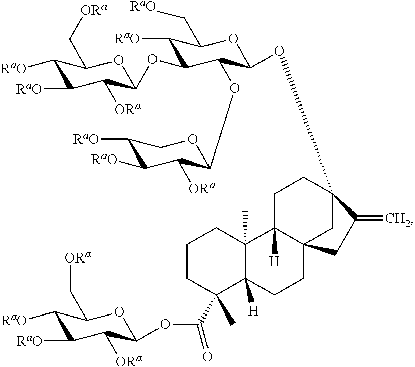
C12(C)C([H])(CCC34C1([H])CCC(OC1OC(C[RaO])C([RaO])C(OC5OC(C[ORa])C([RaO])C([RaO])C5[ORa])C1OC1OCC([RaO])C([RaO])C1[ORa])(C3)C(=C)C4)C(C(OC1OC(C[ORa])C([RaO])C([RaO])C1[ORa])=O)(C)CCC2
